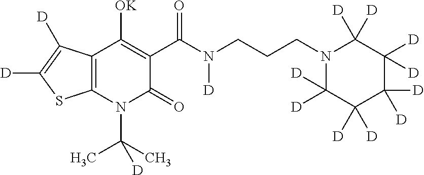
C12=C(N(C(C)(C)[D])C(=O)C(C(N(CCCN3C([D])([D])C([D])([D])C([D])([D])C([D])([D])C3([D])[D])[D])=O)=C1[OK])SC([D])=C2[D]
